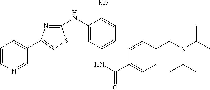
C1=CN=CC(C2=CSC(NC3=CC(NC(C4=CC=C(CN(C(C)C)C(C)C)C=C4)=O)=CC=C3[Me])=N2)=C1
